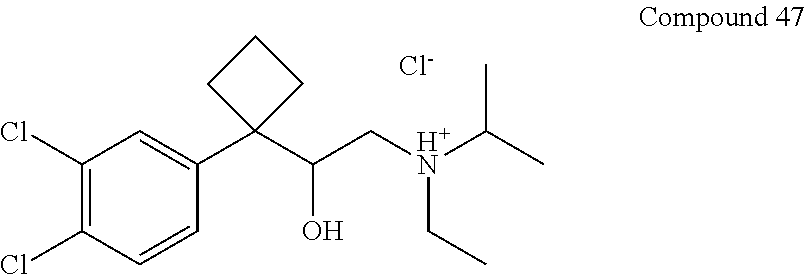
C1(Cl)=C(Cl)C=CC(C2(C(C[H+N](C(C)C)CC)O)CCC2)=C1.[Cl-]
